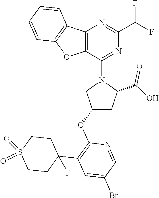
C12=C(C(N3CC(OC4=C(C5(F)CCS(=O)(=O)CC5)C=C(Br)C=N4)CC3C(O)=O)=NC(C(F)F)=N1)OC1=C2C=CC=C1
